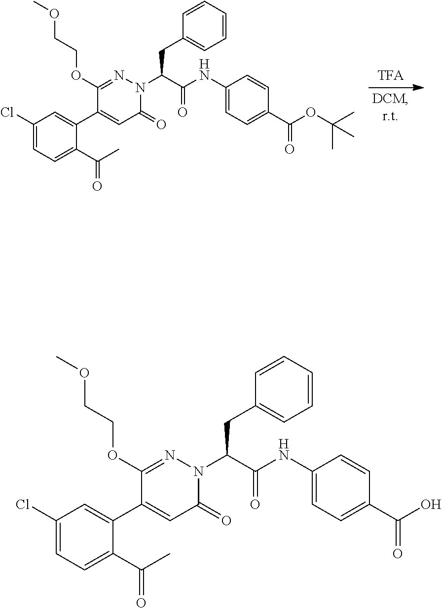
C(C(C(NC1=CC=C(C(OC(C)(C)C)=O)C=C1)=O)N1C(=O)C=C(C2=CC(Cl)=CC=C2C(C)=O)C(OCCOC)=N1)C1=CC=CC=C1.C(C(C(NC1=CC=C(C(O)=O)C=C1)=O)N1C(=O)C=C(C2=CC(Cl)=CC=C2C(C)=O)C(OCCOC)=N1)C1=CC=CC=C1
